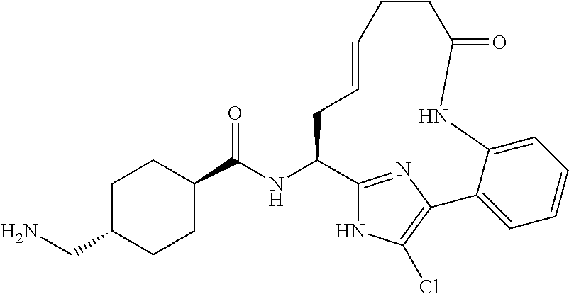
C1CC(C(NC2CC=CCCC(=O)NC3=CC=CC=C3C3=C(Cl)NC2=N3)=O)CCC1CN
